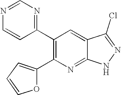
C1(C2=C(C3=NC=NC=C3)C=C3C(=N2)NN=C3Cl)=CC=CO1
